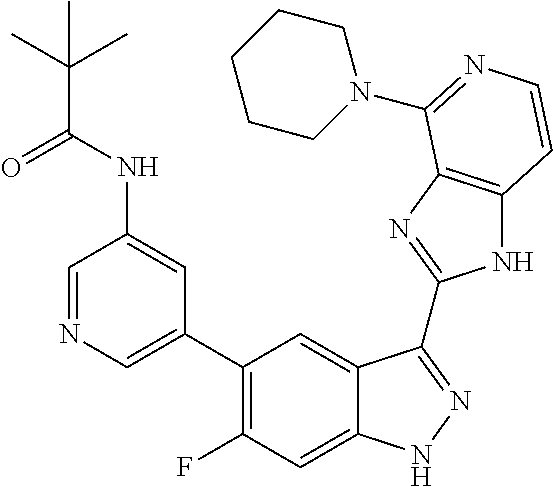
C1=C(C2=C(F)C=C3C(=C2)C(C2=NC4=C(N2)C=CN=C4N2CCCCC2)=NN3)C=C(NC(=O)C(C)(C)C)C=N1
